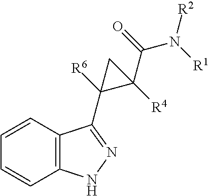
C1=CC2=C(C=C1)NN=C2C1([R6])C([R4])(C(=O)N([R1])[R2])C1
